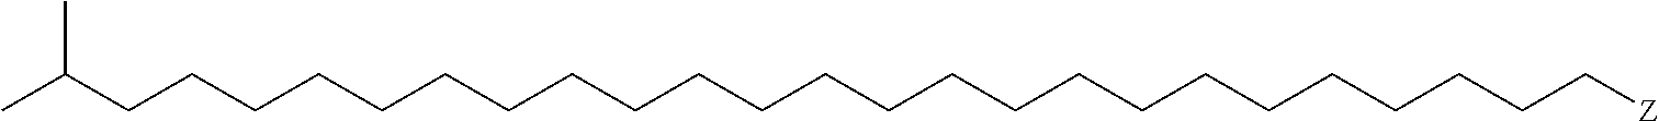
C(CCCCCCCCCCCCCCCCCCC[Z])CCCCC(C)C
